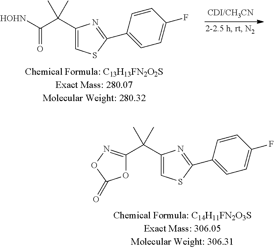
C(C1=CSC(C2=CC=C(F)C=C2)=N1)(C)(C)C1=NOC(=O)O1.[HOHN]C(C(C1=CSC(C2=CC=C(F)C=C2)=N1)(C)C)=O
